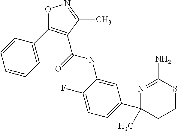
C(NC1=CC(C2(C)CCSC(N)=N2)=CC=C1F)(=O)C1=C(C2=CC=CC=C2)ON=C1C
